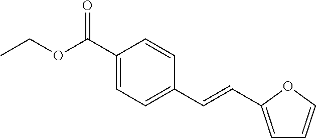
C1(C(OCC)=O)=CC=C(C=CC2=CC=CO2)C=C1
